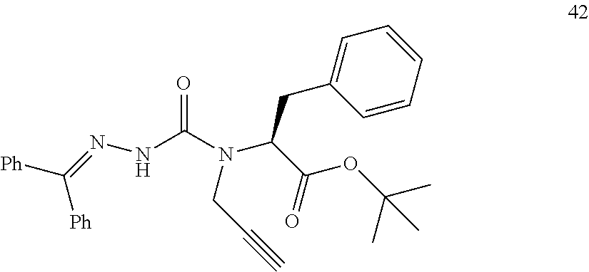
N(N=C([Ph])[Ph])C(N(C(C(OC(C)(C)C)=O)CC1=CC=CC=C1)CC#C)=O
